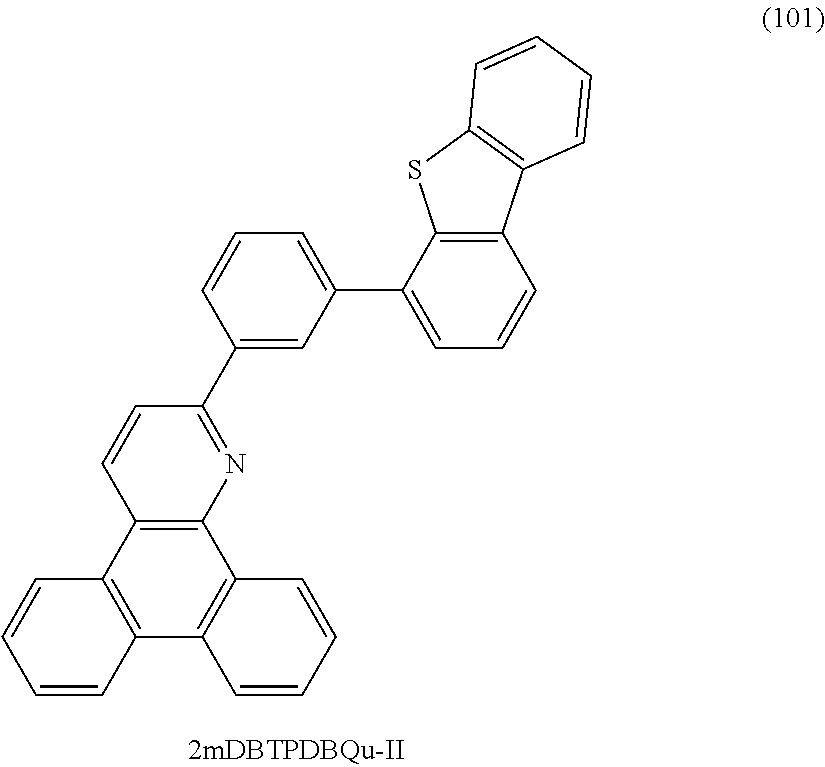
C1(C2=NC3=C(C=C2)C2=C(C4=C3C=CC=C4)C=CC=C2)=CC(C2=CC=CC3=C2SC2=C3C=CC=C2)=CC=C1
